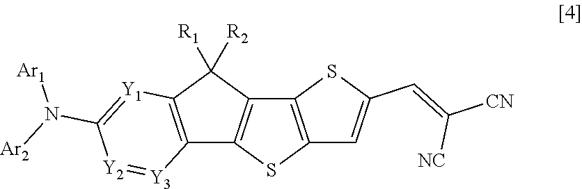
C12=C(C([R1])([R2])C3=C1SC1=C3SC(C=C([CN])[NC])=C1)[Y1]=C(N([Ar2])[Ar1])[Y2]=[Y3]2
